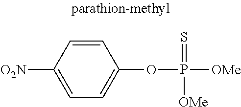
C1=C([O2N])C=CC(OP(=S)([OMe])[OMe])=C1
